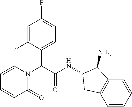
C1=C(F)C(C(C(=O)NC2C(N)C3=C(C=CC=C3)C2)N2C=CC=CC2=O)=CC=C1F
